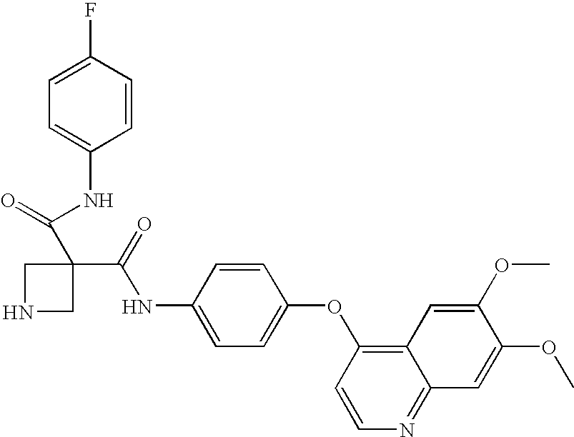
C1=CC(F)=CC=C1NC(=O)C1(C(=O)NC2=CC=C(OC3=C4C(=NC=C3)C=C(OC)C(OC)=C4)C=C2)CNC1
